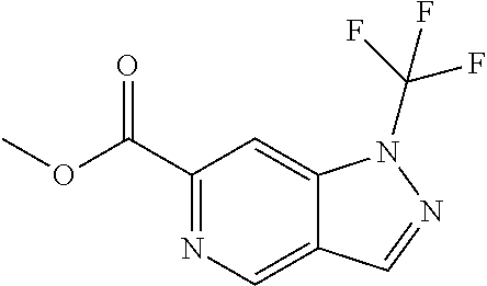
C1(C(OC)=O)=NC=C2C(=C1)N(C(F)(F)F)N=C2
